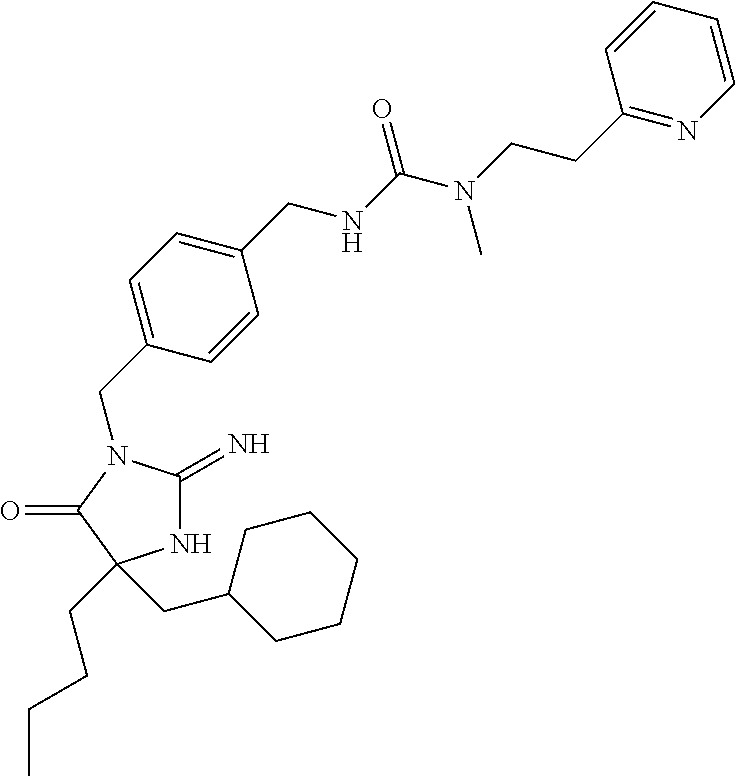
C1(CN2C(=N)NC(CCCC)(CC3CCCCC3)C2=O)=CC=C(CNC(N(CCC2=NC=CC=C2)C)=O)C=C1
